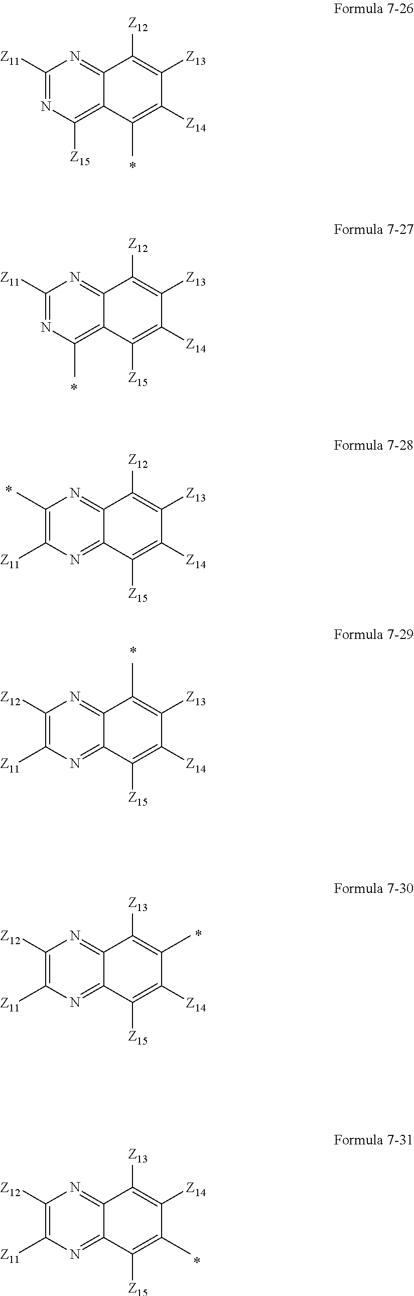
C1([Z11])=NC([Z15])=C2C(=N1)C([Z12])=C([Z13])C([Z14])=C2C.C1([Z11])=NC(C)=C2C(=N1)C([Z12])=C([Z13])C([Z14])=C2[Z15].C1(C)=C([Z11])N=C2C(=N1)C([Z12])=C([Z13])C([Z14])=C2[Z15].C1([Z12])=C([Z11])N=C2C(=N1)C(C)=C([Z13])C([Z14])=C2[Z15].C1([Z12])=C([Z11])N=C2C(=N1)C([Z13])=C(C)C([Z14])=C2[Z15].C1([Z12])=C([Z11])N=C2C(=N1)C([Z13])=C([Z14])C(C)=C2[Z15]
